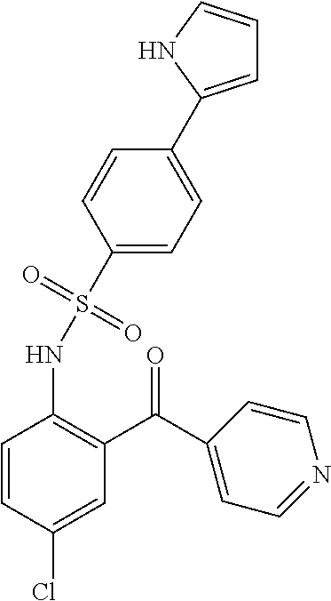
C1(S(NC2=C(C(=O)C3=CC=NC=C3)C=C(Cl)C=C2)(=O)=O)=CC=C(C2=CC=CN2)C=C1
